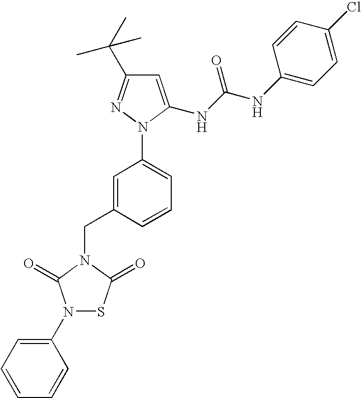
C1=C(NC(NC2=CC=C(Cl)C=C2)=O)N(C2=CC=CC(CN3C(=O)N(C4=CC=CC=C4)SC3=O)=C2)N=C1C(C)(C)C
